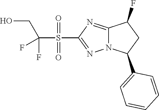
C12=NC(S(=O)(=O)C(F)(CO)F)=NN1C(C1=CC=CC=C1)CC2F
